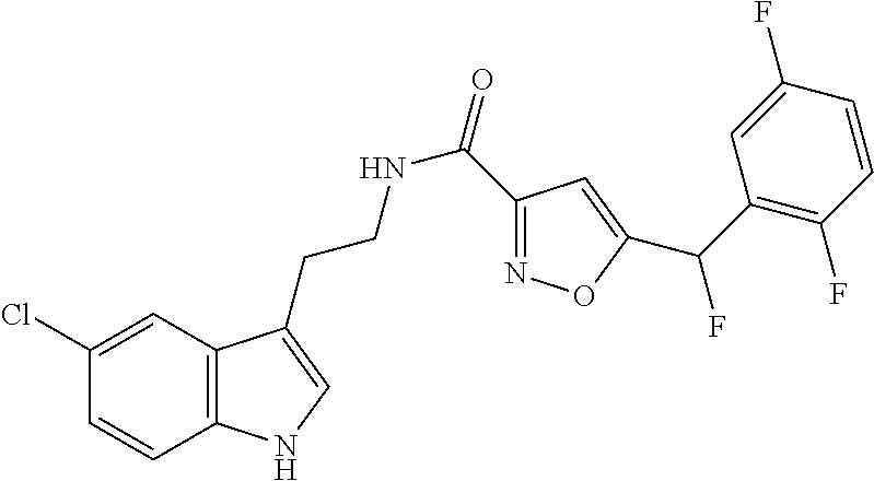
C12=C(C=C(Cl)C=C1)C(CCNC(=O)C1=NOC(C(C3=C(F)C=CC(F)=C3)F)=C1)=CN2
